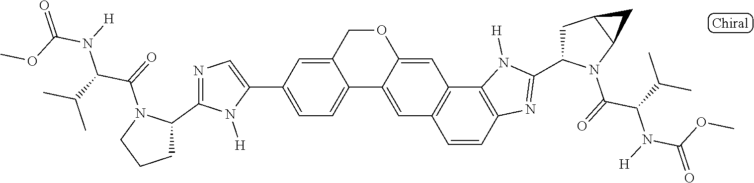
C12=CC=C(C3=CN=C(C4N(C(=O)C(C(C)C)N(C(=O)OC)[H])CCC4)N3[H])C=C1COC1=CC3=C(C=C21)C=CC1=C3N([H])C(C2CC3C(N2C(=O)C(C(C)C)N(C(=O)OC)[H])C3)=N1
